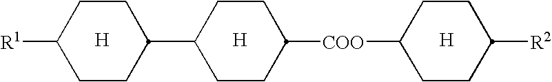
[H].[H].C1([R1])CCC(C2CCC([COO]C3CCC([R2])CC3)CC2)CC1.[H]
